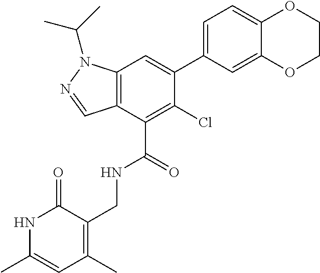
C12=C(C(C(=O)NCC3=C(C)C=C(C)NC3=O)=C(Cl)C(C3=CC=C4C(=C3)OCCO4)=C1)C=NN2C(C)C
